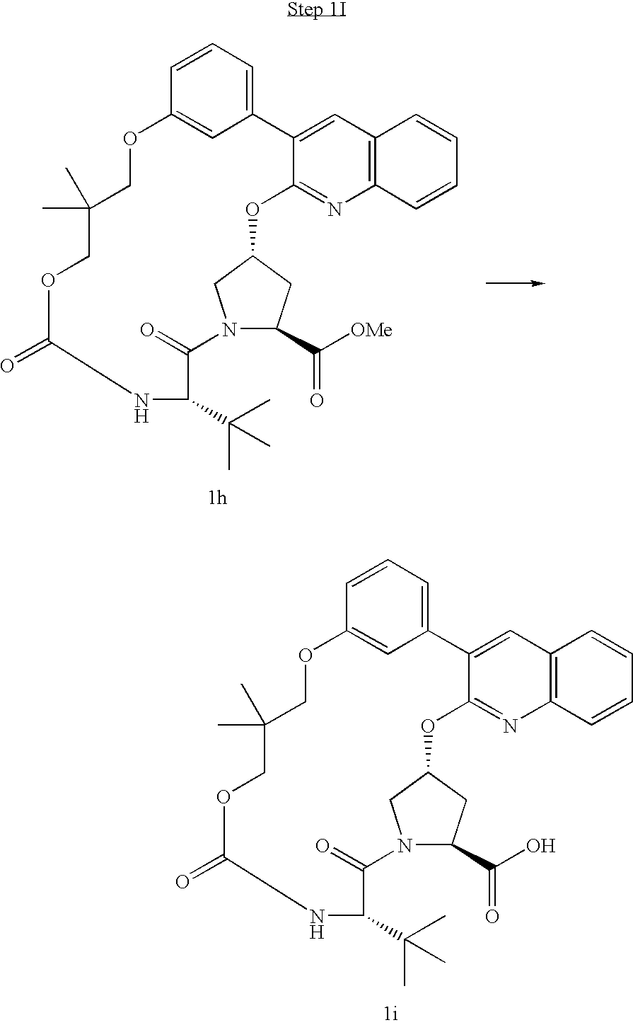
C1=CC2=C(C=C1)N=C1C(=C2)C2=CC=CC(=C2)OCC(C)(C)COC(=O)NC(C(C)(C)C)C(=O)N2C(C(O)=O)CC(O1)C2.C1=CC2=C(C=C1)N=C1C(=C2)C2=CC=CC(=C2)OCC(C)(C)COC(=O)NC(C(C)(C)C)C(=O)N2C(C([OMe])=O)CC(O1)C2
